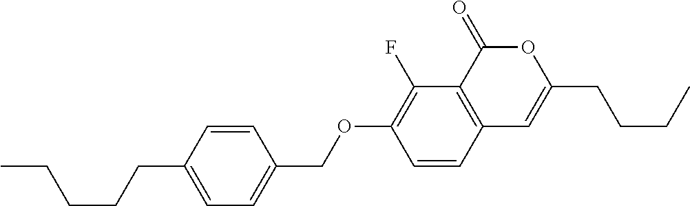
C12=C(C(=O)OC(CCCC)=C1)C(F)=C(OCC1=CC=C(CCCCC)C=C1)C=C2
